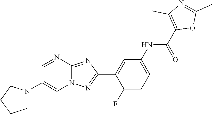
C1(F)=CC=C(NC(C2=C(C)N=C(C)O2)=O)C=C1C1=NN2C(=N1)N=CC(N1CCCC1)=C2
